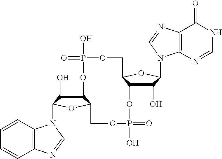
C12C(O)C(N3C4=C(C=CC=C4)N=C3)OC1COP(O)(=O)OC1C(O)C(N3C4=C(C(=O)NC=N4)N=C3)OC1COP(O)(=O)O2
